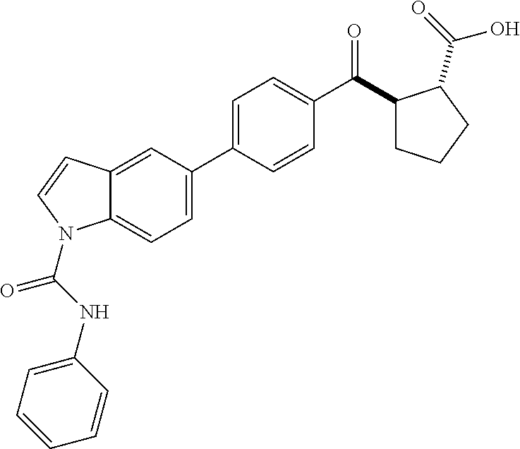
C1=C(NC(=O)N2C3=CC=C(C4=CC=C(C(=O)C5CCCC5C(=O)O)C=C4)C=C3C=C2)C=CC=C1
